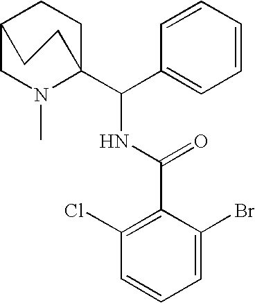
C1=CC(C(C23CCC(CN2C)CC3)NC(C2=C(Cl)C=CC=C2Br)=O)=CC=C1
